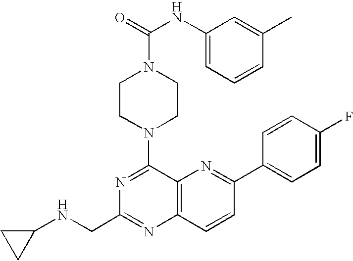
N1=C(N2CCN(C(NC3=CC=CC(C)=C3)=O)CC2)C2=C(N=C1CNC1CC1)C=CC(C1=CC=C(F)C=C1)=N2
